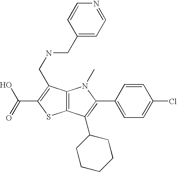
C12=C(C(C3CCCCC3)=C(C3=CC=C(Cl)C=C3)N1C)SC(C(=O)O)=C2CNCC1=CC=NC=C1
